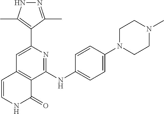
C1(C2=C(C)NN=C2C)=CC2=C(C(NC3=CC=C(N4CCN(C)CC4)C=C3)=N1)C(=O)NC=C2
